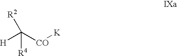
C([CO][K])([R2])([R4])[H]
